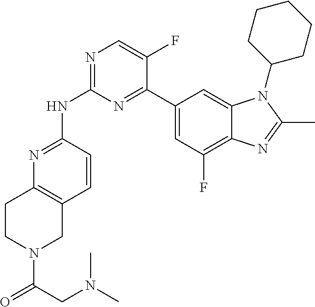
N1=C(NC2=NC=C(F)C(C3=CC(F)=C4C(=C3)N(C3CCCCC3)C(C)=N4)=N2)C=CC2=C1CCN(C(=O)CN(C)C)C2
